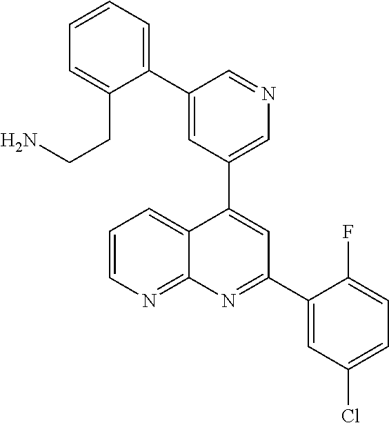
C1=C(C2=CC=CC=C2CCN)C=NC=C1C1=CC(C2=CC(Cl)=CC=C2F)=NC2=NC=CC=C12
